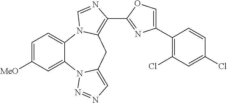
C1=C([MeO])C=C2C(=C1)N1C(=C(C3=NC(C4=C(Cl)C=C(Cl)C=C4)=CO3)N=C1)CC1=CN=NN21
